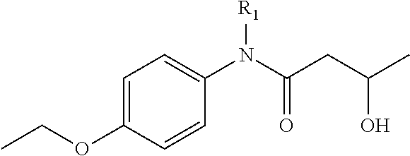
C1=C(OCC)C=CC(N(C(CC(C)O)=O)[R1])=C1
